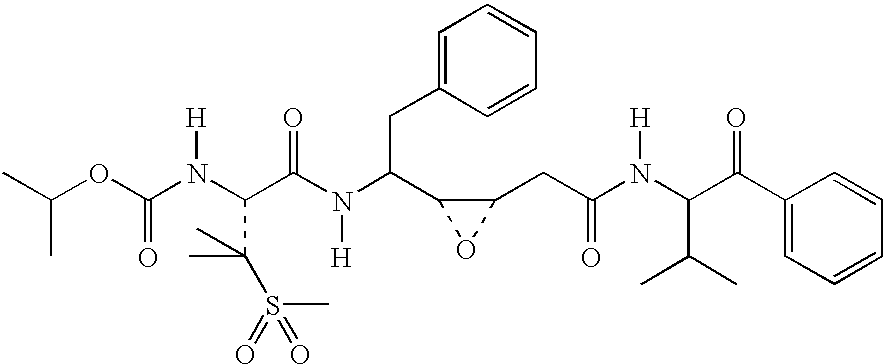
CC(OC(N(C(C(N(C(C1OC1CC(N(C(C(C1=CC=CC=C1)=O)C(C)C)[H])=O)CC1=CC=CC=C1)[H])=O)C(C)(C)S(=O)(C)=O)[H])=O)C
